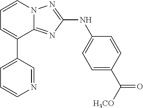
C1=C(C2=CC=CN3C2=NC(NC2=CC=C(C([H3CO])=O)C=C2)=N3)C=NC=C1
